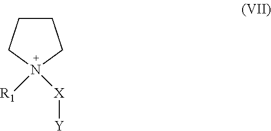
C1CCN([X][Y])([R1])C1
